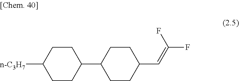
C1CC([n-C3H7])CCC1C1CCC(C=C(F)F)CC1
